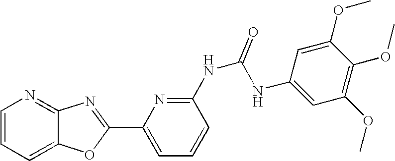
C1=CC=C2C(=N1)N=C(C1=CC=CC(NC(NC3=CC(OC)=C(OC)C(OC)=C3)=O)=N1)O2
